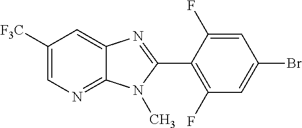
C1([F3C])=CN=C2C(=C1)N=C(C1=C(F)C=C(Br)C=C1F)N2C
